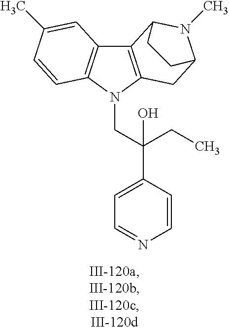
C12=C(N(CC(C3=CC=NC=C3)(CC)O)C3=C1C=C(C)C=C3)CC1N(C)C2CC1
